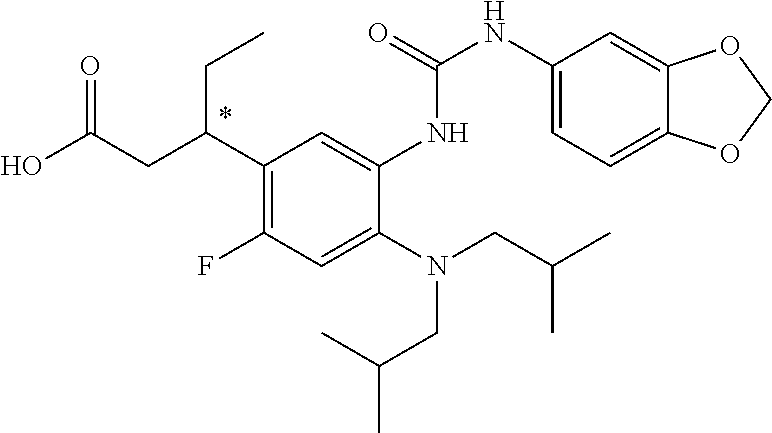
N(CC(C)C)(CC(C)C)C1=CC(F)=C(C(CC(O)=O)CC)C=C1NC(=O)NC1=CC=C2C(=C1)OCO2
